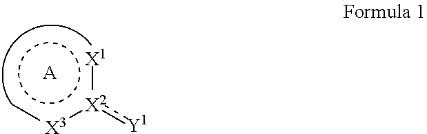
[X1]:[X2](:[Y1]):[X3]c.[A]
